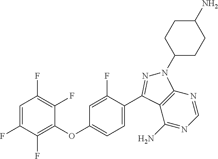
C1=C(F)C(F)=C(OC2=CC=C(C3=NN(C4CCC(N)CC4)C4=C3C(N)=NC=N4)C(F)=C2)C(F)=C1F
